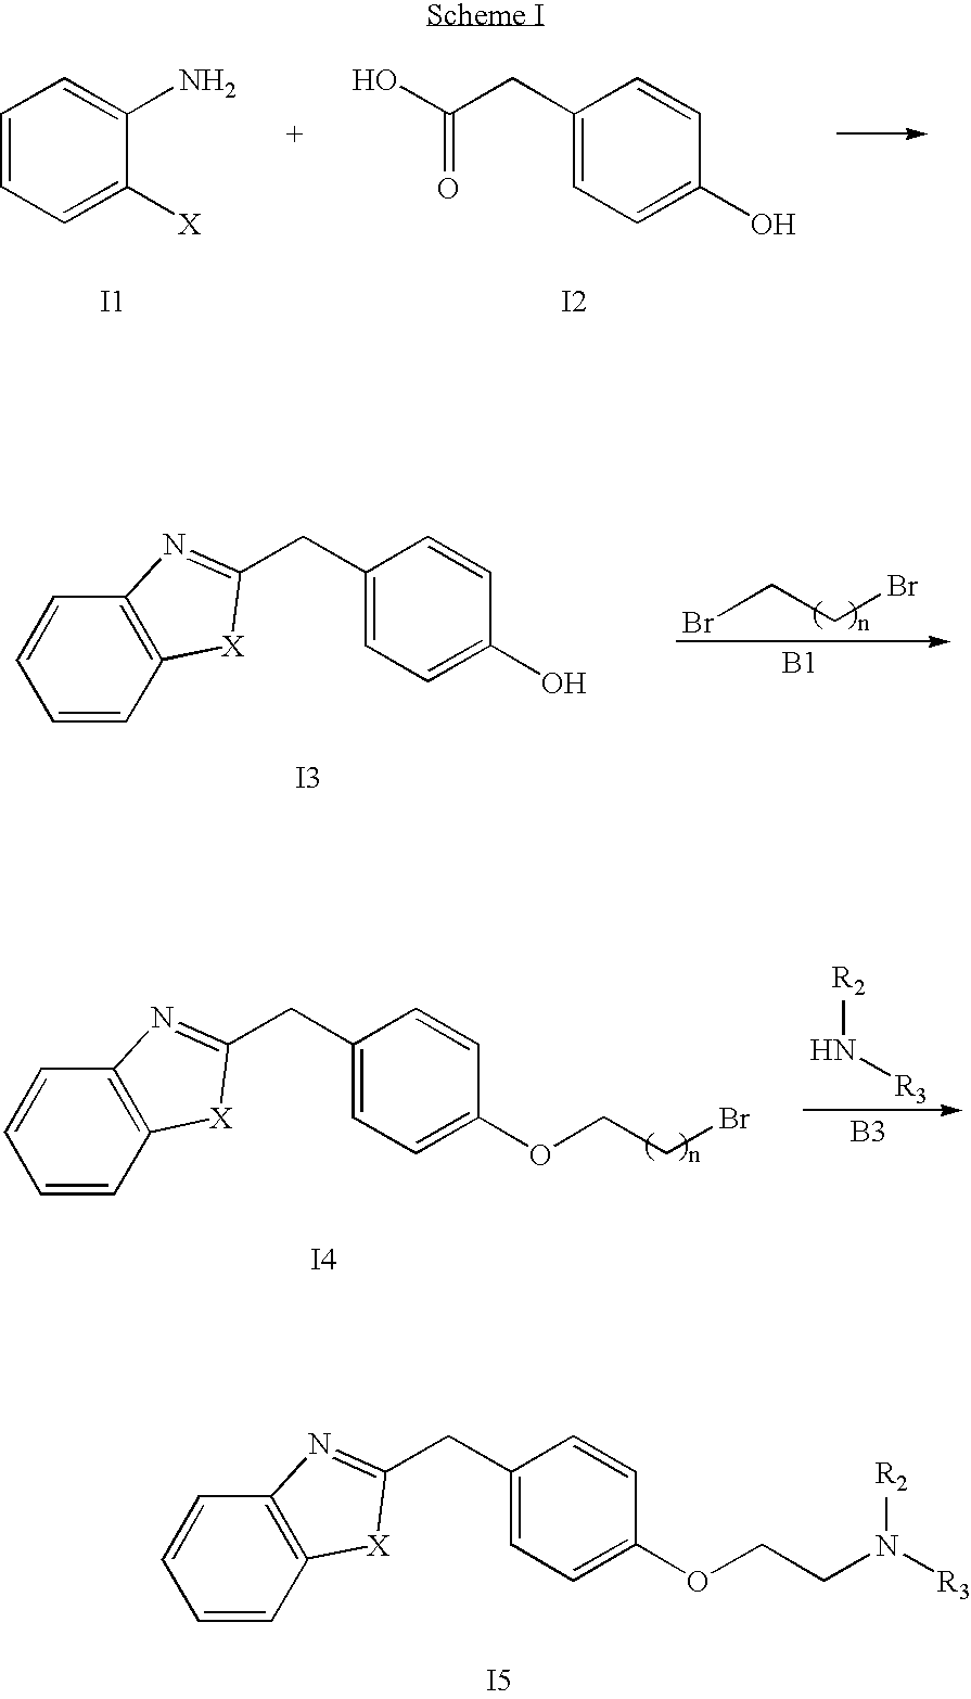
C1=CC=C([X])C(N)=C1.C1(CC(O)=O)=CC=C(O)C=C1.[I1].[I2].C12=C(C=CC=C1)[X]C(CC1=CC=C(OCCBr)C=C1)=N2.[I4].[R3]N[R2].[B3].C12=C(C=CC=C1)[X]C(CC1=CC=C(OCCN([R2])[R3])C=C1)=N2.[I5].C12=C(C=CC=C1)[X]C(CC1=CC=C(O)C=C1)=N2.[I3].BrCCBr.[B1]
